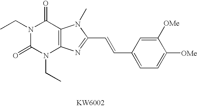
N1(CC)C(=O)N(CC)C2=C(C1=O)N(C)C(C=CC1=CC=C([OMe])C([OMe])=C1)=N2
